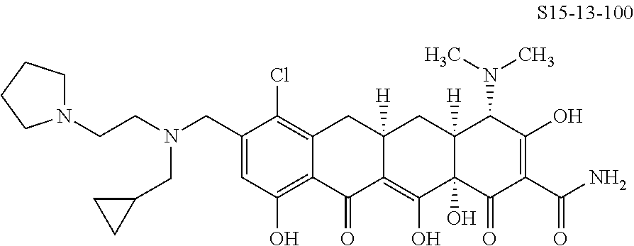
C1(CN(CCN2CCCC2)CC2CC2)=CC(O)=C2C(=C1Cl)CC1([H])C(=C(O)C3(O)C([H])(C1)C(N(C)C)C(O)=C(C(N)=O)C3=O)C2=O
